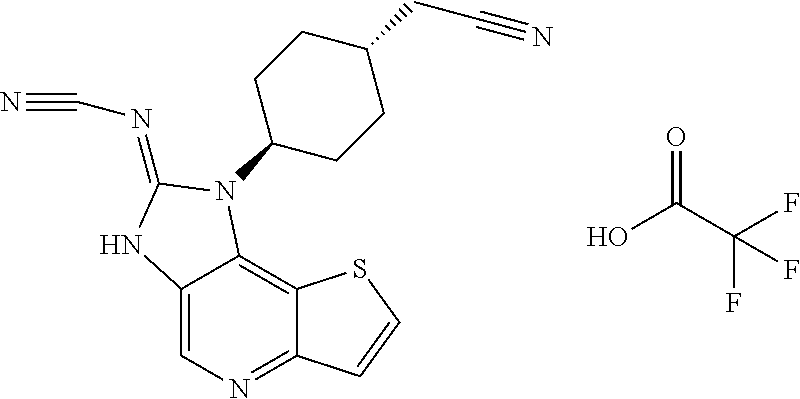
C12=CN=C3C(=C1N(C1CCC(CC#N)CC1)C(=NC#N)N2)SC=C3.OC(=O)C(F)(F)F
